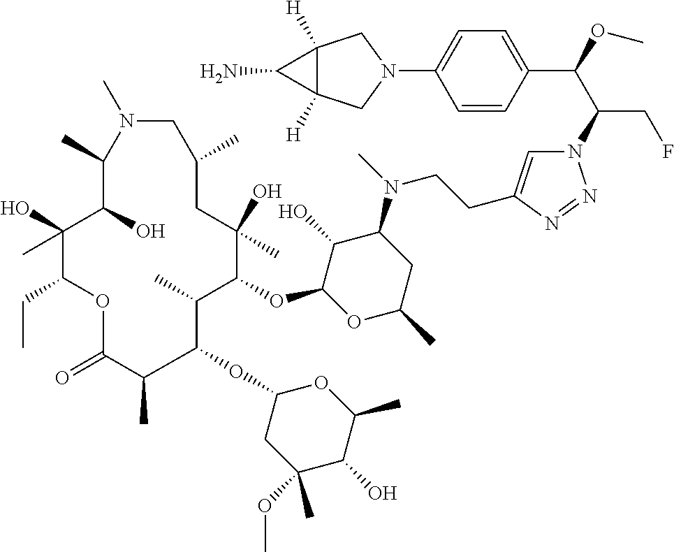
N1=NN(C(C(C2=CC=C(N3CC4([H])C([H])(C3)C4N)C=C2)OC)CF)C=C1CCN(C1C(O)C(OC2C(C)C(OC3CC(OC)(C)C(O)C(C)O3)C(C)C(=O)OC(CC)C(O)(C)C(O)C(C)N(C)CC(C)CC2(O)C)OC(C)C1)C
